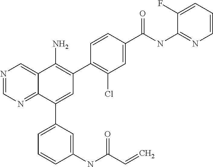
C1(C(NC2=NC=CC=C2F)=O)=CC(Cl)=C(C2=C(N)C3=CN=CN=C3C(C3=CC=CC(NC(C=C)=O)=C3)=C2)C=C1
